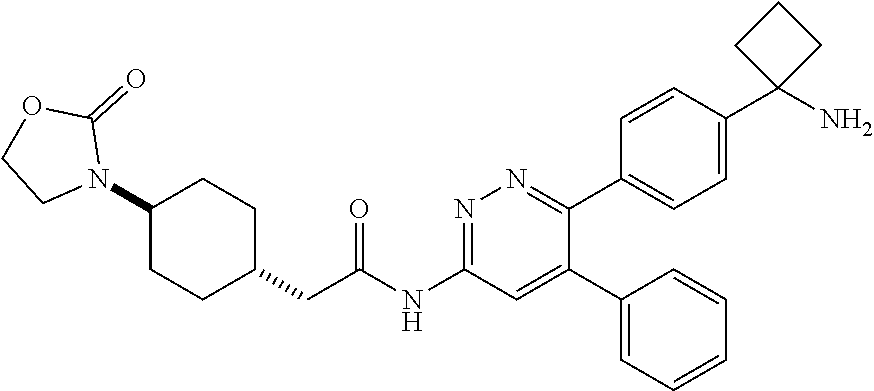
N1=C(NC(CC2CCC(N3C(=O)OCC3)CC2)=O)C=C(C2=CC=CC=C2)C(C2=CC=C(C3(N)CCC3)C=C2)=N1
